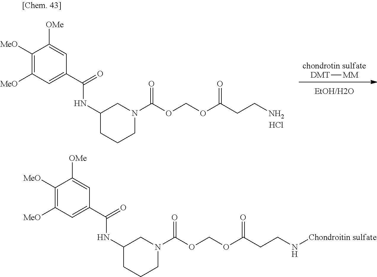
[chondrotin sulfate].[DMT][MM].C1([MeO])=C([MeO])C([OMe])=CC(C(NC2CCCN(C(OCOC(CCN)=O)=O)C2)=O)=C1.Cl.C1([MeO])=C([MeO])C([OMe])=CC(C(NC2CCCN(C(OCOC(CCN[Chondroitin sulfate])=O)=O)C2)=O)=C1
